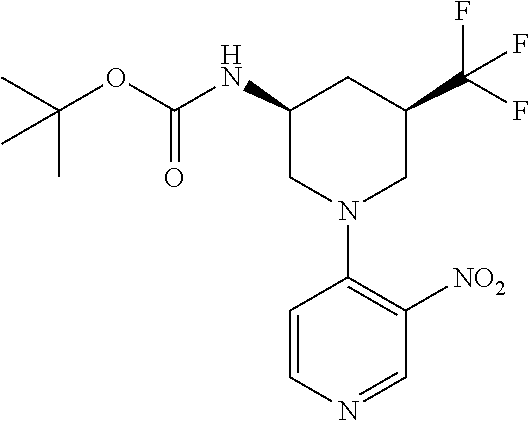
C1=CN=CC([NO2])=C1N1CC(C(F)(F)F)CC(NC(OC(C)(C)C)=O)C1
